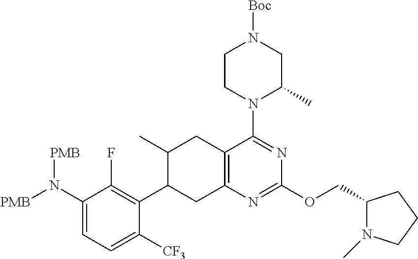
C1(N([PMB])[PMB])=CC=C([CF3])C(C2CC3=C(CC2C)C(N2C(C)CN([Boc])CC2)=NC(OCC2N(C)CCC2)=N3)=C1F
